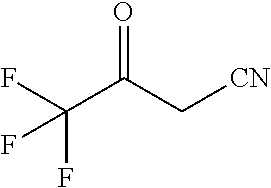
C(C(C[CN])=O)(F)(F)F
